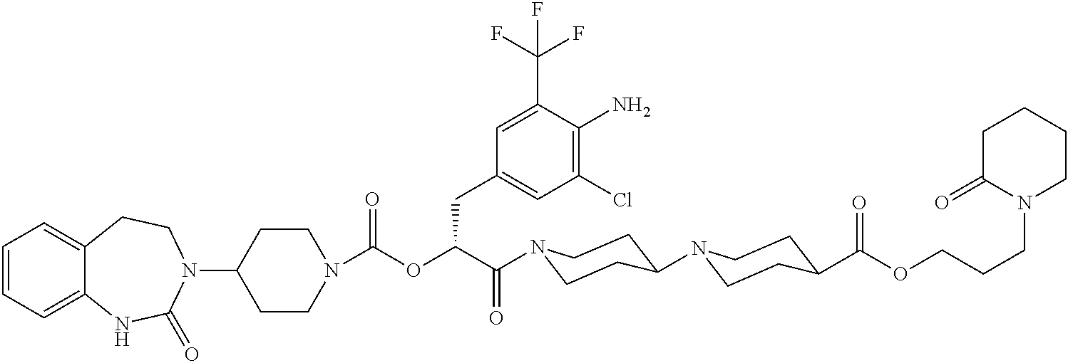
C1(N2CCC3=CC=CC=C3NC2=O)CCN(C(OC(C(=O)N2CCC(N3CCC(C(OCCCN4CCCCC4=O)=O)CC3)CC2)CC2=CC(Cl)=C(N)C(C(F)(F)F)=C2)=O)CC1
